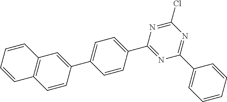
C1(C2=CC=C(C3=CC4=C(C=C3)C=CC=C4)C=C2)=NC(C2=CC=CC=C2)=NC(Cl)=N1
